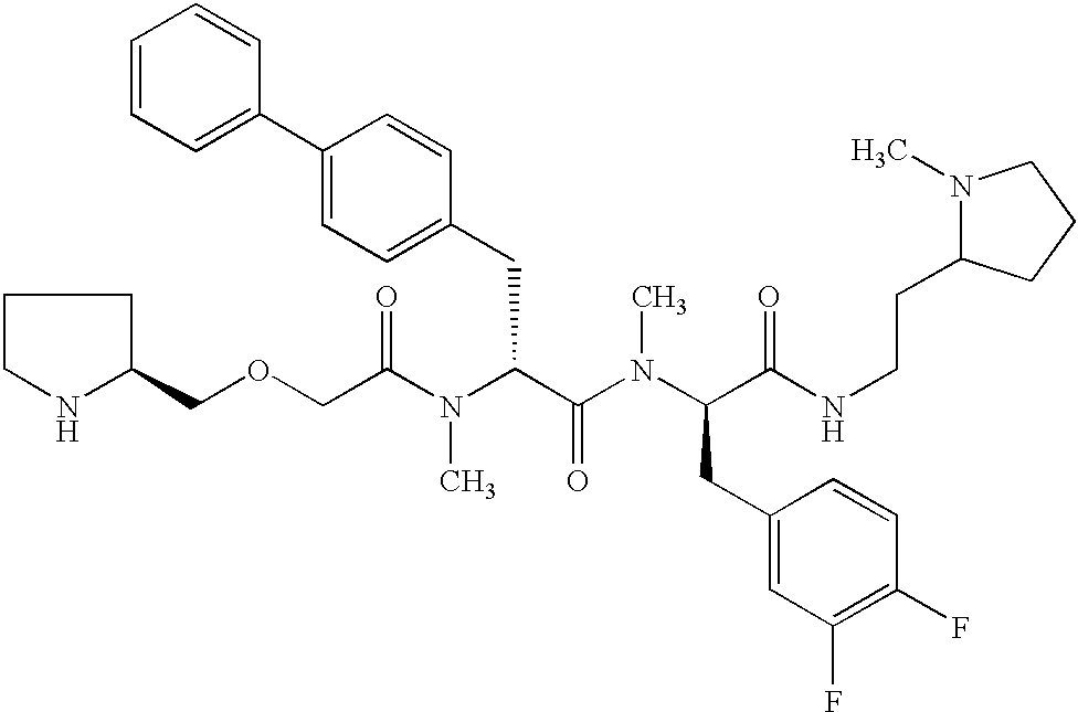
C(C(N(C(C(N(C(C(NCCC1N(C)CCC1)=O)CC1=CC(F)=C(F)C=C1)C)=O)CC1=CC=C(C2=CC=CC=C2)C=C1)C)=O)OCC1CCCN1
